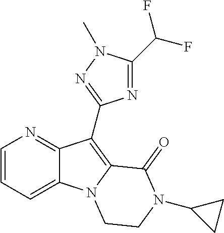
N1=C2C(=CC=C1)N1C(=C2C2=NN(C)C(C(F)F)=N2)C(=O)N(C2CC2)CC1
